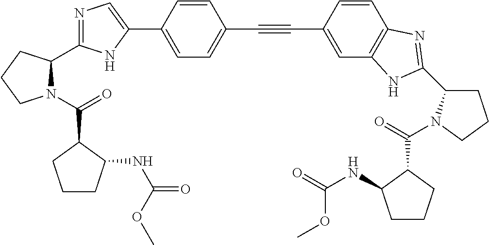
C1=C(C2=CN=C(C3N(C(=O)C4CCCC4NC(OC)=O)CCC3)N2)C=CC(C#CC2=CC3=C(C=C2)N=C(C2CCCN2C(=O)C2C(NC(=O)OC)CCC2)N3)=C1
